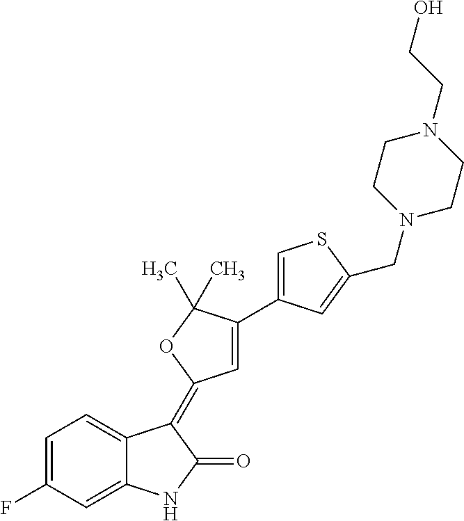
C1=C(F)C=C2C(=C1)C(=C1C=C(C3=CSC(CN4CCN(CCO)CC4)=C3)C(C)(C)O1)C(=O)N2
